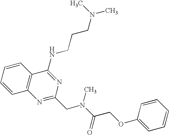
C1=CC=CC2=C1N=C(CN(C(=O)COC1=CC=CC=C1)C)N=C2NCCCN(C)C
